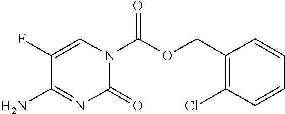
C1(F)=CN(C(OCC2=C(Cl)C=CC=C2)=O)C(=O)N=C1N
